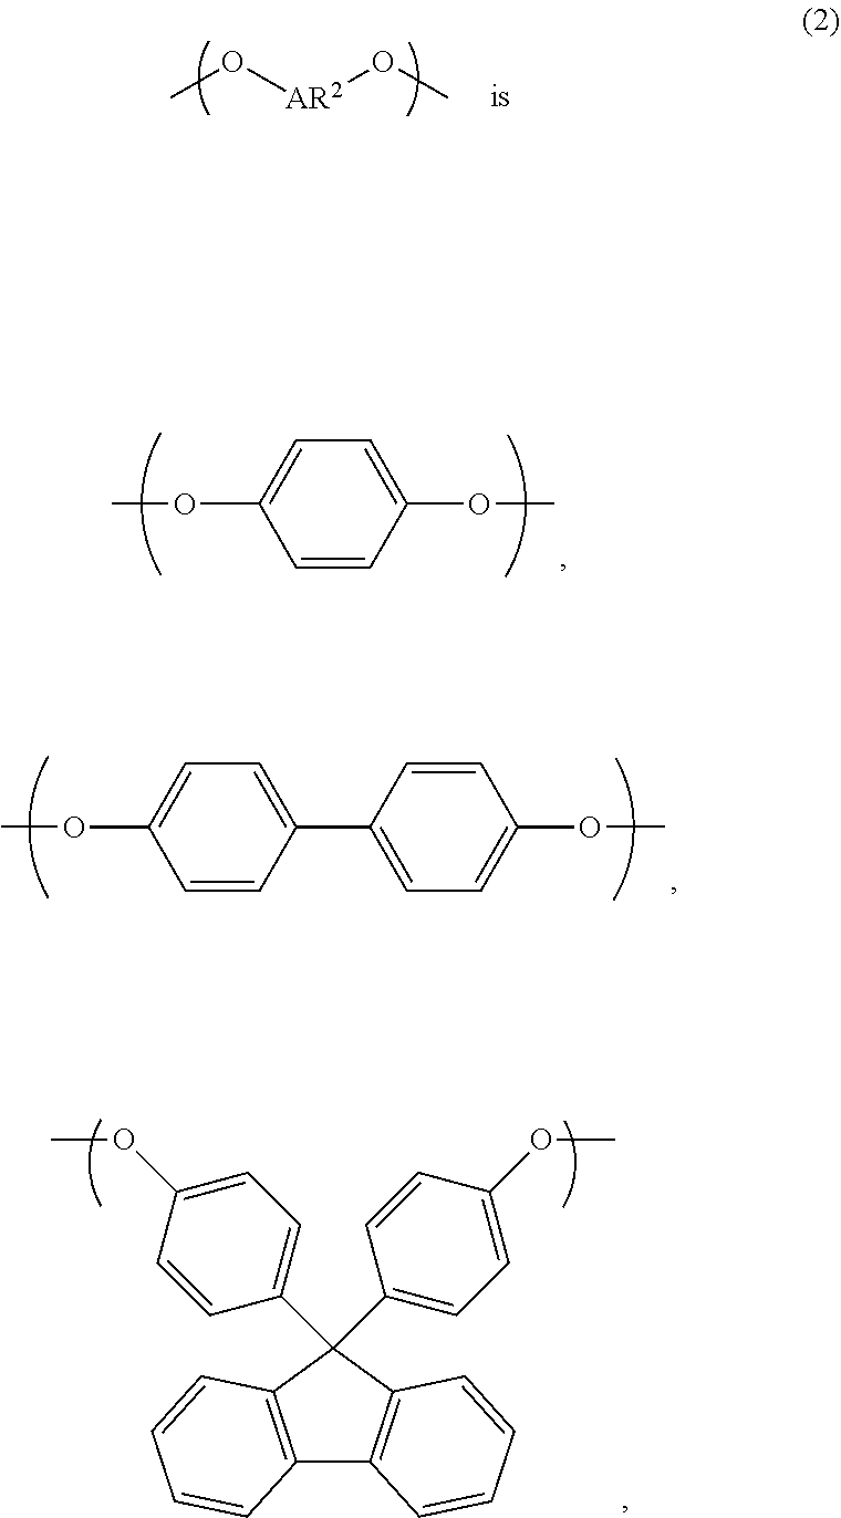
O([AR2]OC)C.C1=CC(OC)=CC=C1OC.C1=CC(C2=CC=C(OC)C=C2)=CC=C1OC.C12=C(C(C3=CC=C(OC)C=C3)(C3=CC=C(OC)C=C3)C3=C1C=CC=C3)C=CC=C2
